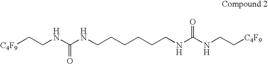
[C4F9]CCNC(NCCCCCCNC(NCC[C4F9])=O)=O
